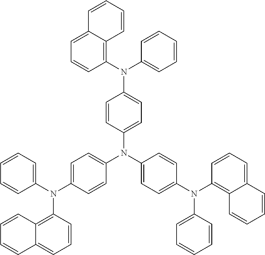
C1=CC=CC2=C(N(C3=CC=CC=C3)C3=CC=C(N(C4=CC=C(N(C5=C6C(=CC=C5)C=CC=C6)C5=CC=CC=C5)C=C4)C4=CC=C(N(C5=CC=CC=C5)C5=C6C(=CC=C5)C=CC=C6)C=C4)C=C3)C=CC=C12
